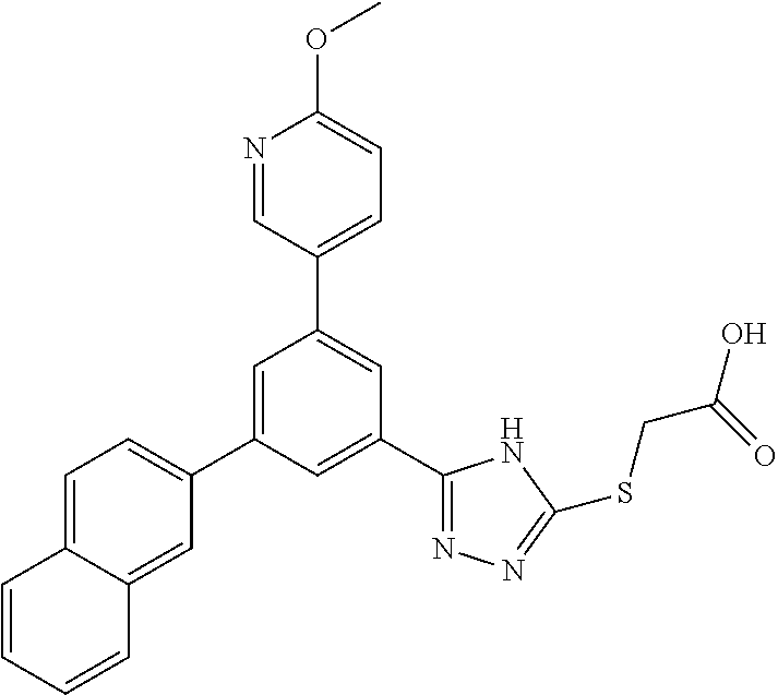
C1(C2=NN=C(SCC(O)=O)N2)=CC(C2=CC=C3C(=C2)C=CC=C3)=CC(C2=CC=C(OC)N=C2)=C1
